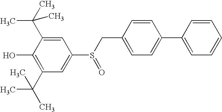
C1=C(C(C)(C)C)C(O)=C(C(C)(C)C)C=C1S(CC1=CC=C(C2=CC=CC=C2)C=C1)=O
